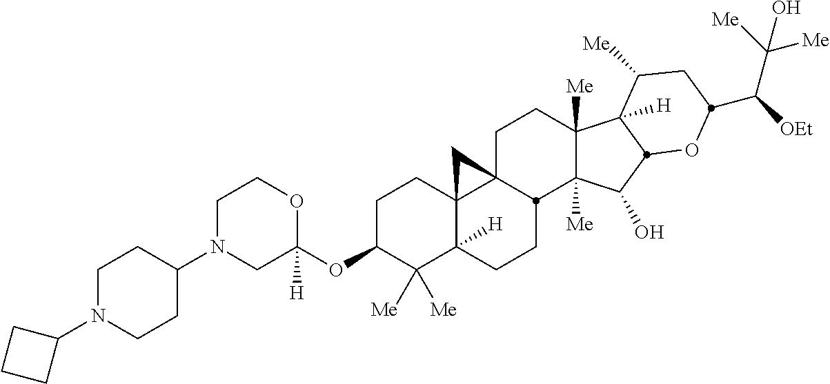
C1N(C2CCN(C3CCC3)CC2)CC(OC2C([Me])([Me])C3([H])C4(CC2)C2(CCC5([Me])C([Me])(C(O)C6C5([H])C([Me])CC(C([OEt])C([Me])([Me])O)O6)C2CC3)C4)([H])OC1
